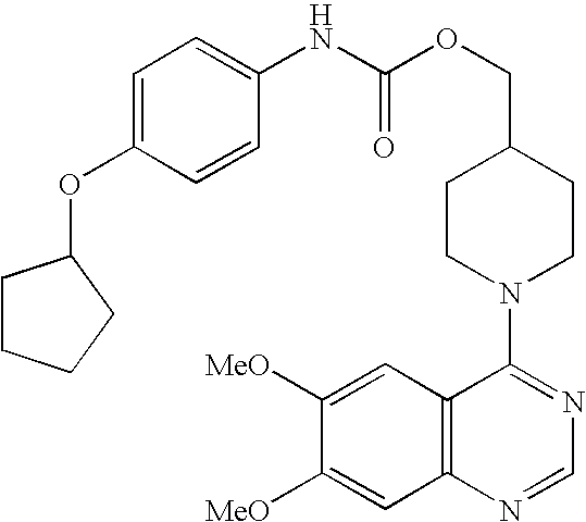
N(C(OCC1CCN(C2=NC=NC3=C2C=C([MeO])C([MeO])=C3)CC1)=O)C1=CC=C(OC2CCCC2)C=C1
